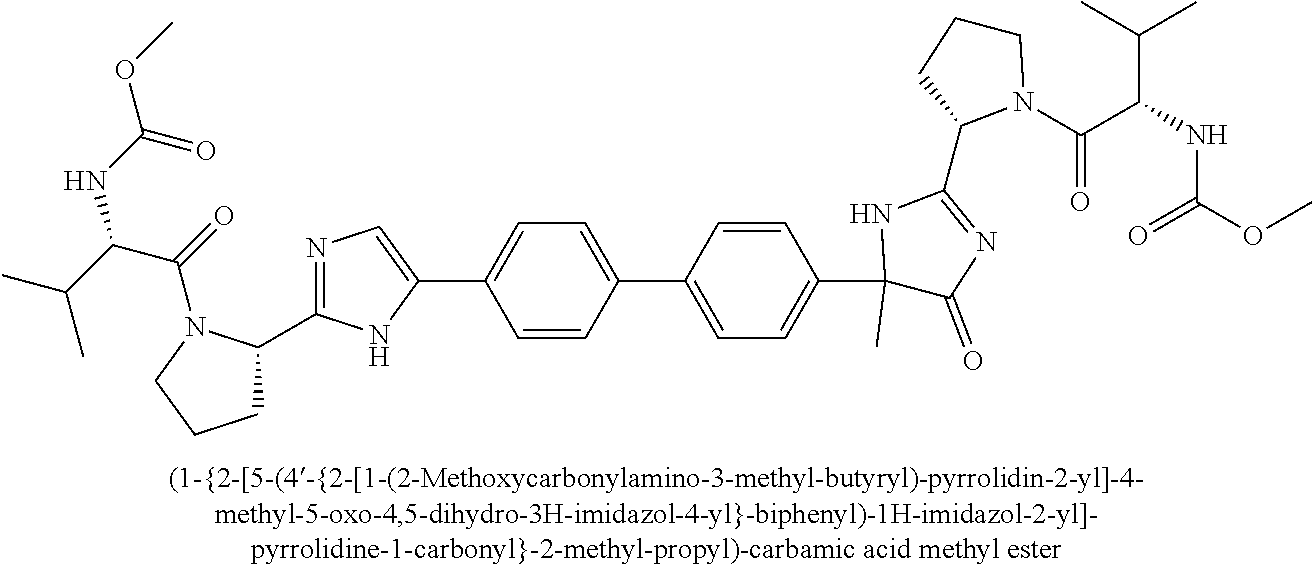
C1C(C2=NC=C(C3=CC=C(C4=CC=C(C5(C)C(=O)N=C(C6N(C(C(NC(OC)=O)C(C)C)=O)CCC6)N5)C=C4)C=C3)N2)N(C(C(NC(=O)OC)C(C)C)=O)CC1
